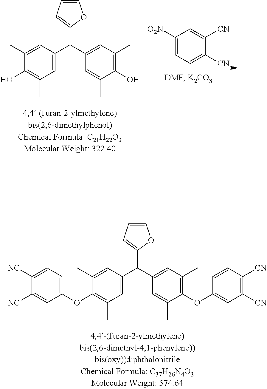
C1([O2N])=CC=C([CN])C([CN])=C1.O1C=CC=C1C(C1=CC(C)=C(O)C(C)=C1)C1=CC(C)=C(O)C(C)=C1.O1C=CC=C1C(C1=CC(C)=C(OC2=CC([CN])=C([CN])C=C2)C(C)=C1)C1=CC(C)=C(OC2=CC=C([NC])C([NC])=C2)C(C)=C1
